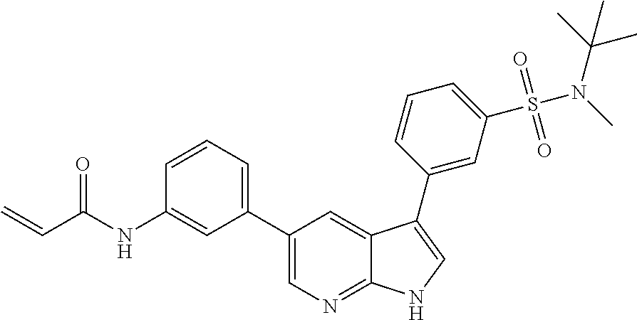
C(C(NC1=CC(C2=CN=C3C(=C2)C(C2=CC(S(N(C(C)(C)C)C)(=O)=O)=CC=C2)=CN3)=CC=C1)=O)=C
